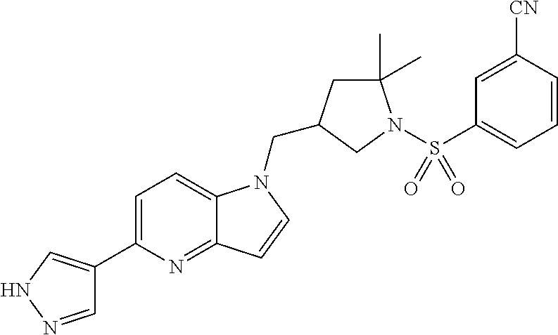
C1=NNC=C1C1=CC=C2C(=N1)C=CN2CC1CC(C)(C)N(S(C2=CC=CC([CN])=C2)(=O)=O)C1
